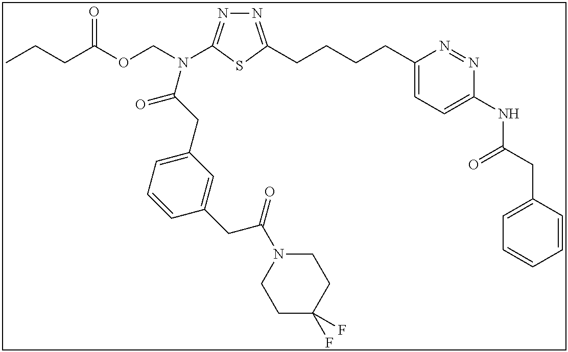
N1=C(CCCCC2=CC=C(NC(CC3=CC=CC=C3)=O)N=N2)SC(N(COC(CCC)=O)C(CC2=CC=CC(CC(N3CCC(F)(F)CC3)=O)=C2)=O)=N1
